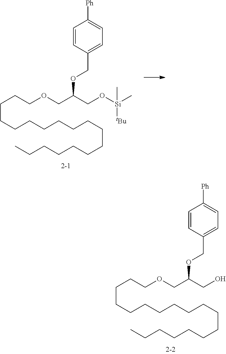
C(CCCCCCCCCCCCC)CCCCOCC(CO)OCC1=CC=C([Ph])C=C1.C(CCCCCCCCCCCCC)CCCCOCC(CO[Si](C)([tBu])C)OCC1=CC=C([Ph])C=C1
